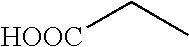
[HOOC]CC
